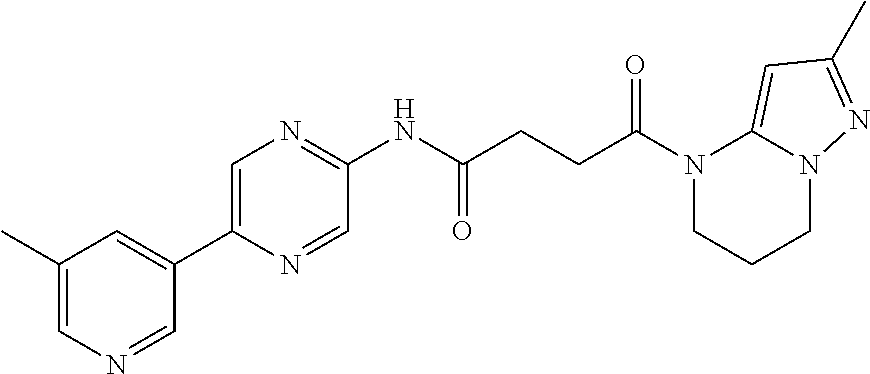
N1(C(CCC(NC2=NC=C(C3=CC(C)=CN=C3)N=C2)=O)=O)CCCN2C1=CC(C)=N2
